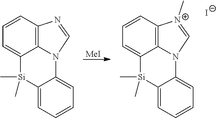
C1=CC2=C3C(=C1)[Si](C)(C)C1=CC=CC=C1N3C=N2.[MeI].C1=CC2=C3C(=C1)[Si](C)(C)C1=CC=CC=C1N3C=[N+]2C.[I-]
